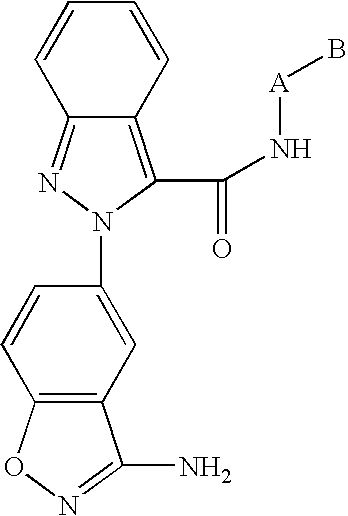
C12=C(C(N[A]B)=O)N(C3=CC4=C(C=C3)ON=C4N)N=C1C=CC=C2
